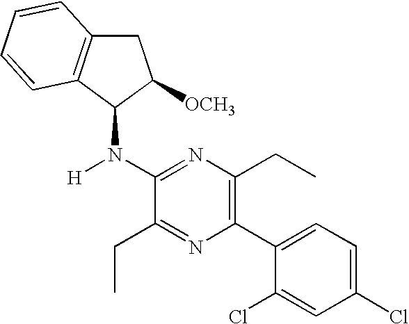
C1(N([H])C2C3=C(CC2[OCH3])C=CC=C3)=NC(CC)=C(C2=CC=C(Cl)C=C2Cl)N=C1CC
